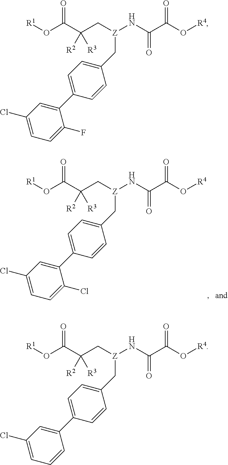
C1(C2=CC=C(C[Z](NC(C(O[R4])=O)=O)CC(C(O[R1])=O)([R2])[R3])C=C2)=CC(Cl)=CC=C1Cl.C1(C2=CC=C(C[Z](NC(C(O[R4])=O)=O)CC(C(O[R1])=O)([R2])[R3])C=C2)=CC(Cl)=CC=C1F.C1(C2=CC=C(C[Z](NC(C(O[R4])=O)=O)CC(C(O[R1])=O)([R2])[R3])C=C2)=CC(Cl)=CC=C1
